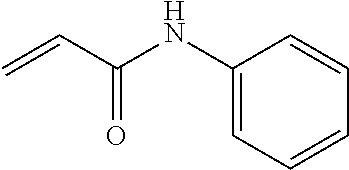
N(C1=CC=CC=C1)C(C=C)=O
